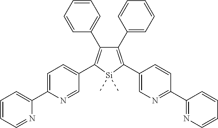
C1(C2=CC=CC=C2)=C(C2=CN=C(C3=NC=CC=C3)C=C2)[Si](C)(C)C(C2=CC=C(C3=CC=CC=N3)N=C2)=C1C1=CC=CC=C1
